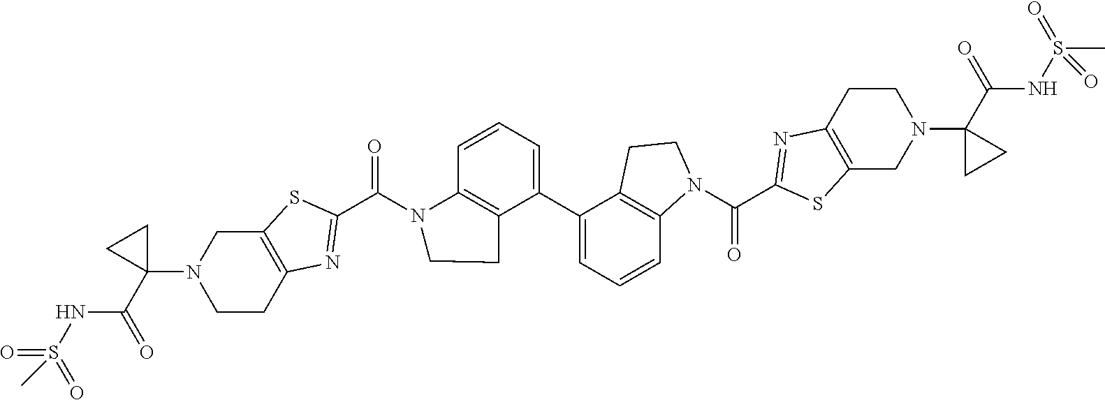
C12=C(SC(C(N3C4=C(C(C5=CC=CC6=C5CCN6C(C5=NC6=C(S5)CN(C5(C(NS(C)(=O)=O)=O)CC5)CC6)=O)=CC=C4)CC3)=O)=N1)CN(C1(C(NS(C)(=O)=O)=O)CC1)CC2
